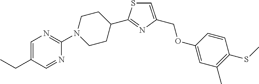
C1(C2=NC(COC3=CC(C)=C(SC)C=C3)=CS2)CCN(C2=NC=C(CC)C=N2)CC1
